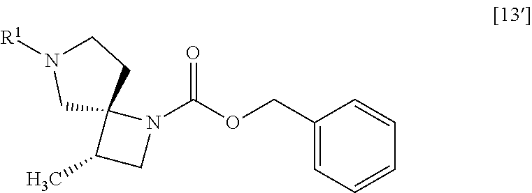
C1=CC=C(COC(N2C3(C(C)C2)CCN([R1])C3)=O)C=C1
